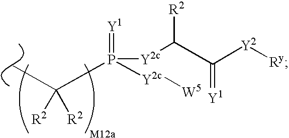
P([Y2c]C(C([Y2][Ry])=[Y1])[R2])(C(C)([R2])[R2])(=[Y1])[Y2c][W5]
